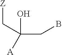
OC(CB)(C[Z])[A]
